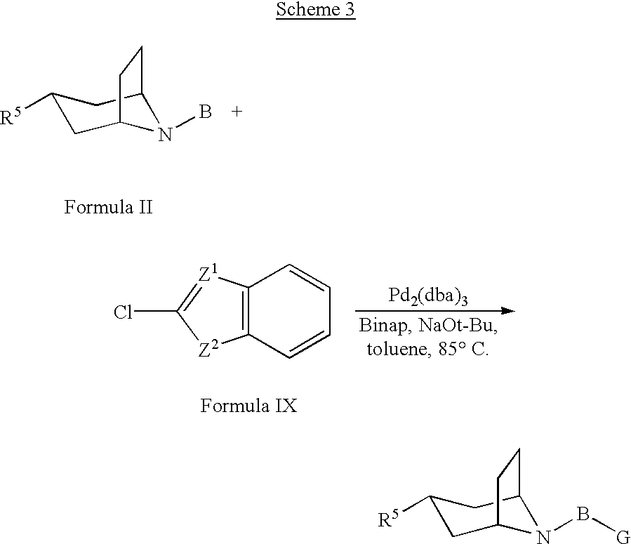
C1([R5])CC2N(B[G])C(C1)CC2.C1([R5])CC2N(B)C(C1)CC2.ClC1=[Z1]C2=C([Z2]1)C=CC=C2
